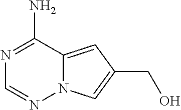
N1=C(N)C2=CC(CO)=CN2N=C1
